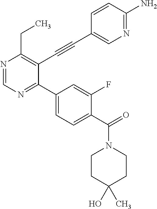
N1=CN=C(C2=CC=C(C(=O)N3CCC(O)(C)CC3)C(F)=C2)C(C#CC2=CN=C(N)C=C2)=C1CC
